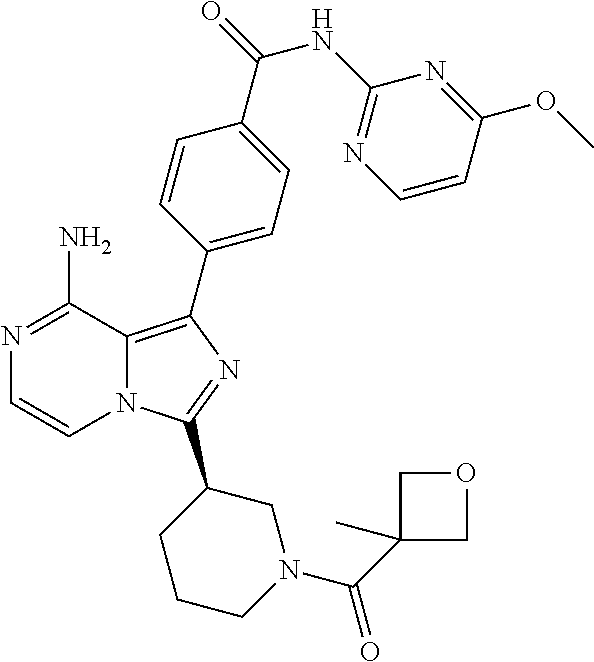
N12C(=C(C3=CC=C(C(=O)NC4=NC=CC(OC)=N4)C=C3)N=C1C1CCCN(C(C3(C)COC3)=O)C1)C(N)=NC=C2
